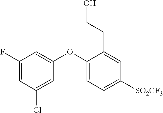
C1(F)=CC(Cl)=CC(OC2=CC=C([SO2CF3])C=C2CCO)=C1
